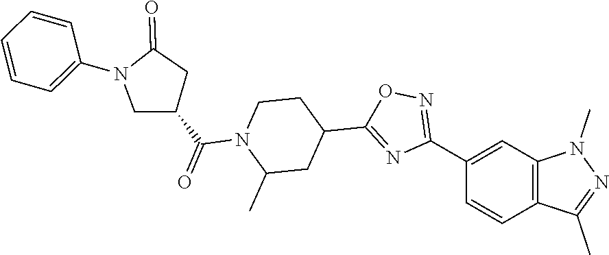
C1(C2=NOC(C3CCN(C(C4CC(=O)N(C5=CC=CC=C5)C4)=O)C(C)C3)=N2)=CC2=C(C=C1)C(C)=NN2C
